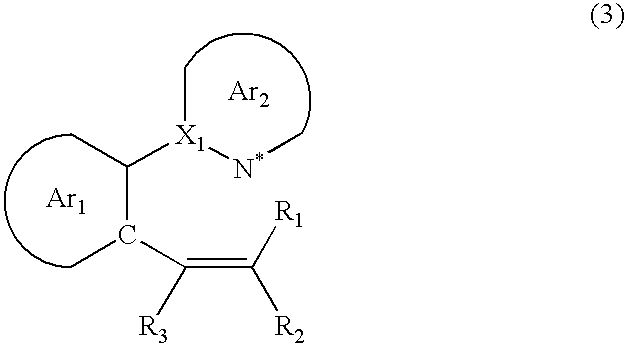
C(C(C(=C([R1])[R2])[R3])C)(C)[X1](C)[N*]C.[Ar1].[Ar2]
